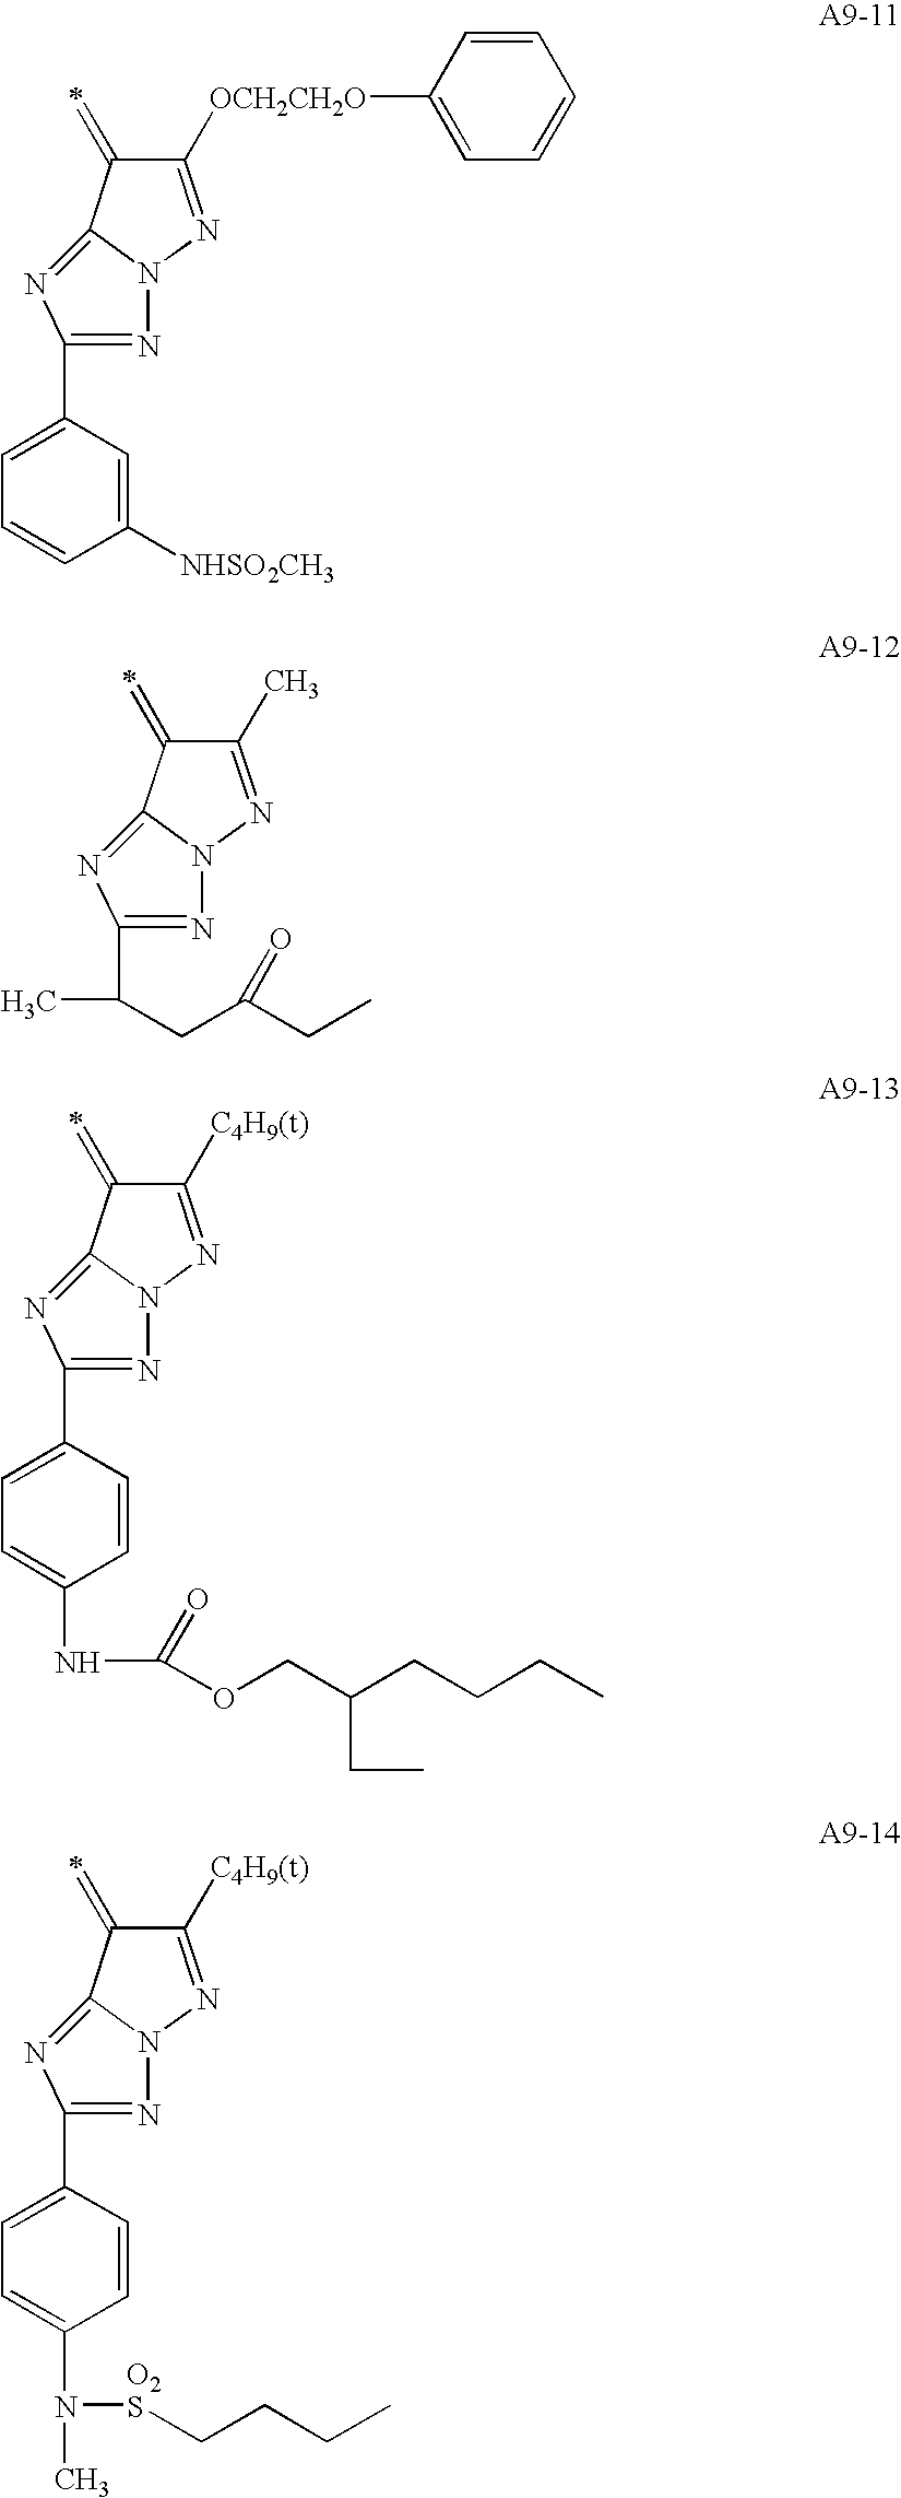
C1([OCH2CH2O]C2=CC=CC=C2)=NN2C(=NC(C3=CC=CC([NHSO2CH3])=C3)=N2)C1=C.C1(C)=NN2C(=NC(C(CC(CC)=O)C)=N2)C1=C.C1([C4H9(t)])=NN2C(=NC(C3=CC=C(NC(OCC(CCCC)CC)=O)C=C3)=N2)C1=C.C1([C4H9(t)])=NN2C(=NC(C3=CC=C(N(C)[O2S]CCCC)C=C3)=N2)C1=C
